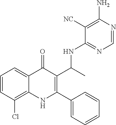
C1=CC(Cl)=C2C(=C1)C(=O)C(C(C)NC1=NC=NC(N)=C1[NC])=C(C1=CC=CC=C1)N2
